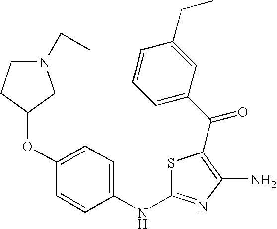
S1C(NC2=CC=C(OC3CN(CC)CC3)C=C2)=NC(N)=C1C(=O)C1=CC=CC(CC)=C1
